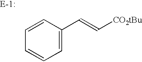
C1=CC=CC(C=C[CO2tBu])=C1
